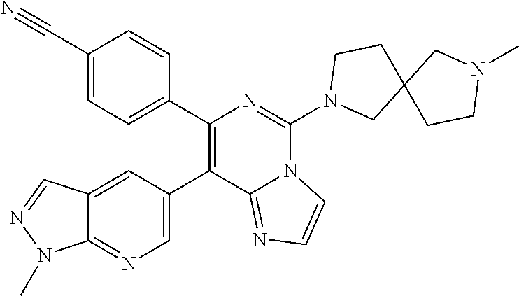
C1(C2=C(C3=CN=C4C(=C3)C=NN4C)C3=NC=CN3C(N3CC4(CC3)CCN(C)C4)=N2)=CC=C(C#N)C=C1
